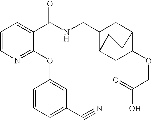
C1=CN=C(OC2=CC(C#N)=CC=C2)C(C(NCC2C3CC(OCC(O)=O)C(C2)CC3)=O)=C1
